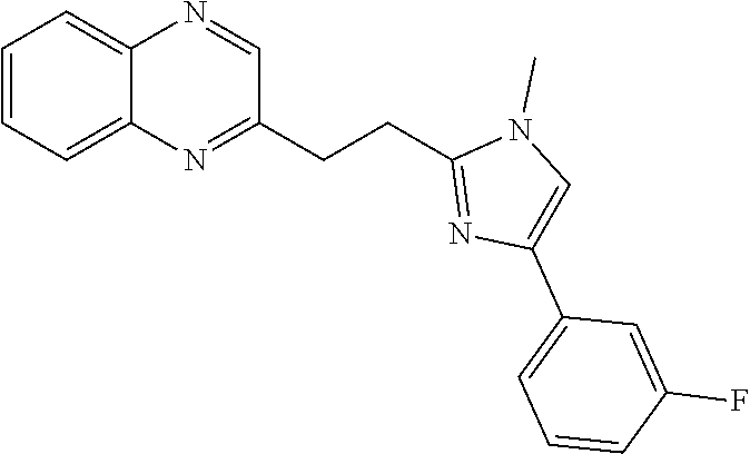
C1(CCC2=NC(C3=CC=CC(F)=C3)=CN2C)=NC2=CC=CC=C2N=C1
